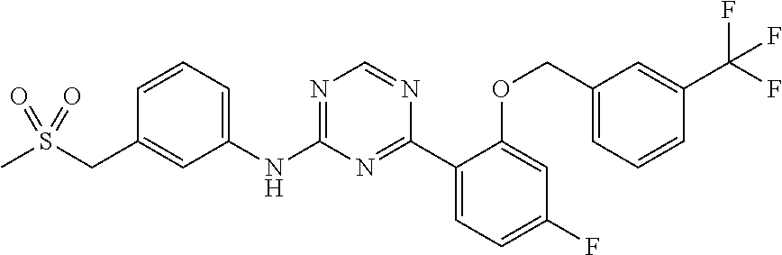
N(C1=NC=NC(C2=CC=C(F)C=C2OCC2=CC=CC(C(F)(F)F)=C2)=N1)C1=CC=CC(CS(C)(=O)=O)=C1
